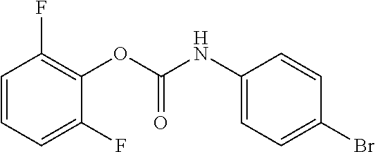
O(C(=O)NC1=CC=C(Br)C=C1)C1=C(F)C=CC=C1F
